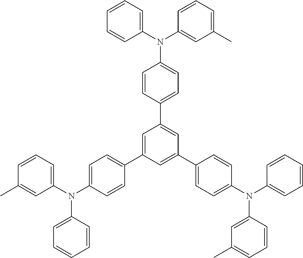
C1=CC=C(N(C2=CC(C)=CC=C2)C2=CC=C(C3=CC(C4=CC=C(N(C5=CC(C)=CC=C5)C5=CC=CC=C5)C=C4)=CC(C4=CC=C(N(C5=CC=CC=C5)C5=CC=CC(C)=C5)C=C4)=C3)C=C2)C=C1
